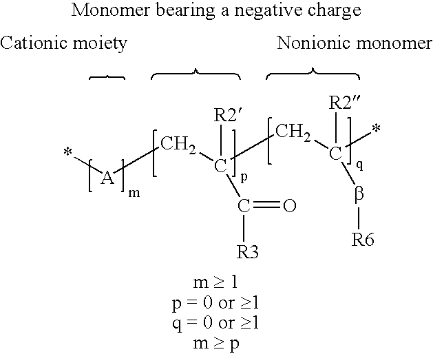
*[A]CC(CC(*)([R2])b[R6])([R2])C(=O)[R3]
